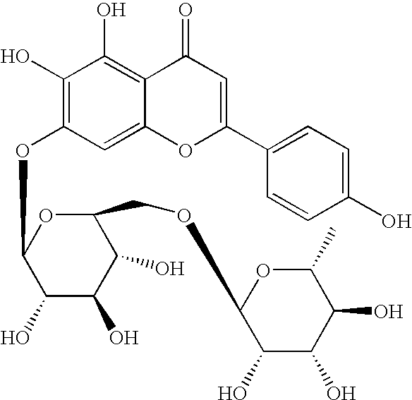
C1(O)=C(OC2OC(COC3OC(C)C(O)C(O)C3O)C(O)C(O)C2O)C=C2C(=C1O)C(=O)C=C(C1=CC=C(O)C=C1)O2
